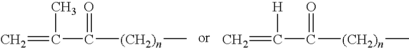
C=C(C([(CH2)n]C)=O)C.C=C(C([(CH2)n]C)=O)[H]
